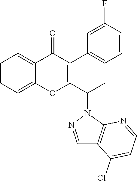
C1=CC=C2C(=C1)OC(C(N1N=CC3=C1N=CC=C3Cl)C)=C(C1=CC=CC(F)=C1)C2=O
